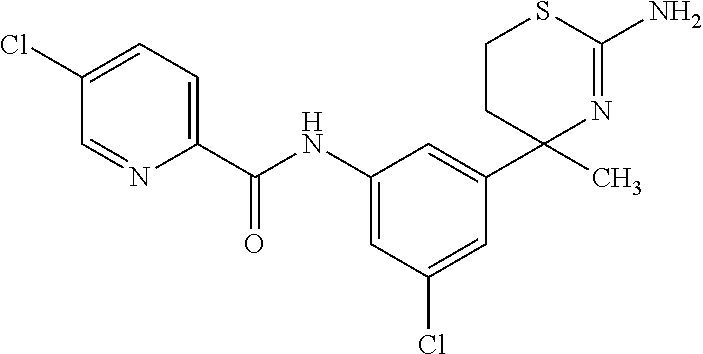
C1(C(NC2=CC(Cl)=CC(C3(C)N=C(N)SCC3)=C2)=O)=CC=C(Cl)C=N1
